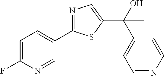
C1=C(F)N=CC(C2=NC=C(C(O)(C3=CC=NC=C3)C)S2)=C1
